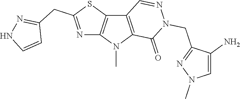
C12=C(N(C)C3=C1C=NN(CC1=NN(C)C=C1N)C3=O)N=C(CC1=NNC=C1)S2
